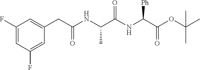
C1(F)=CC(F)=CC(CC(NC(C(NC(C(OC(C)(C)C)=O)[Ph])=O)C)=O)=C1
